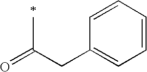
O=C(CC1=CC=CC=C1)C
